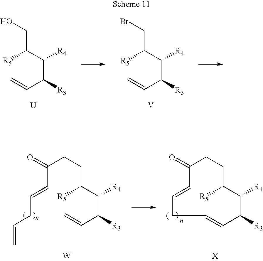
[R5]C(C(C(C=C)[R3])[R4])CO.[U].[R5]C(C(C(C=C)[R3])[R4])CBr.[V].C(C=CCC=C)(CCC([R5])C(C(C=C)[R3])[R4])=O.[W].C1(=O)C=CCC=CC([R3])C([R4])C([R5])CC1.[X]
